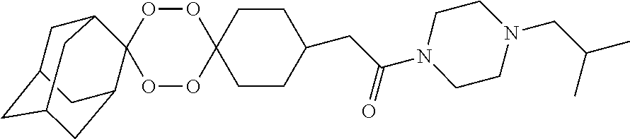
O1OC2(OOC13C1CC4CC(CC3C4)C1)CCC(CC(N1CCN(CC(C)C)CC1)=O)CC2
